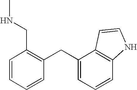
C1=CC=CC(CC2=CC=CC3=C2C=CN3)=C1CNC
